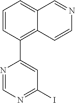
C1(C2=CC(I)=NC=N2)=C2C(=CC=C1)C=NC=C2
